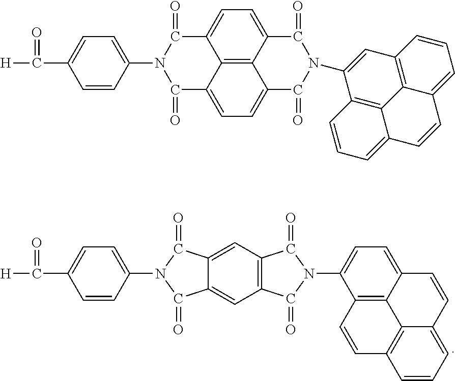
C1(N2C(=O)C3=CC4=C(C=C3C2=O)C(=O)N(C2=CC=C3C5=C2C=CC2=C5C(=CC=C2)C=C3)C4=O)=CC=C(C([H])=O)C=C1.C12=C3C4=CC=C1C(=O)N(C1=CC=C(C([H])=O)C=C1)C(=O)C2=CC=C3C(=O)N(C1=CC2=C3C(=CC=C2)C=CC2=CC=CC1=C32)C4=O
